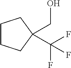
OCC1(C(F)(F)F)CCCC1
